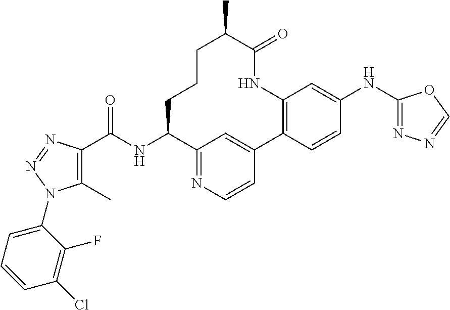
C1(C)=C(C(NC2C3=NC=CC(=C3)C3=C(NC(=O)C(C)CCC2)C=C(NC2=NN=CO2)C=C3)=O)N=NN1C1=CC=CC(Cl)=C1F
